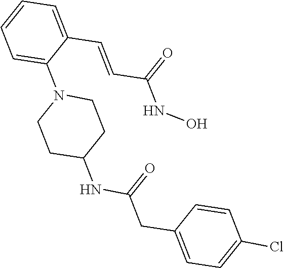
C1=C(C=CC(NO)=O)C(N2CCC(NC(=O)CC3=CC=C(Cl)C=C3)CC2)=CC=C1
